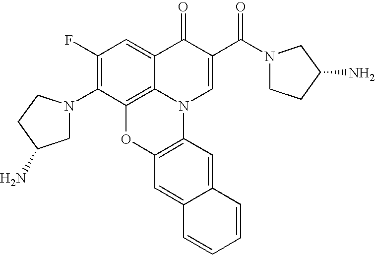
C1(F)=C(N2CC(N)CC2)C2=C3C(=C1)C(=O)C(C(N1CCC(N)C1)=O)=CN3C1=C(O2)C=C2C(=C1)C=CC=C2
